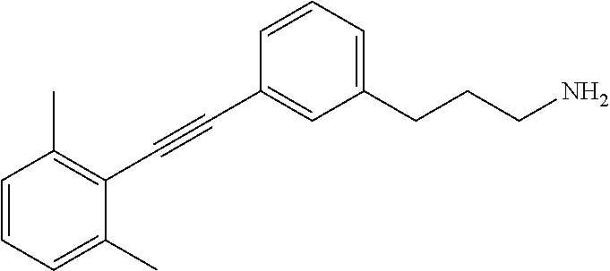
C1=CC=C(C)C(C#CC2=CC(CCCN)=CC=C2)=C1C
